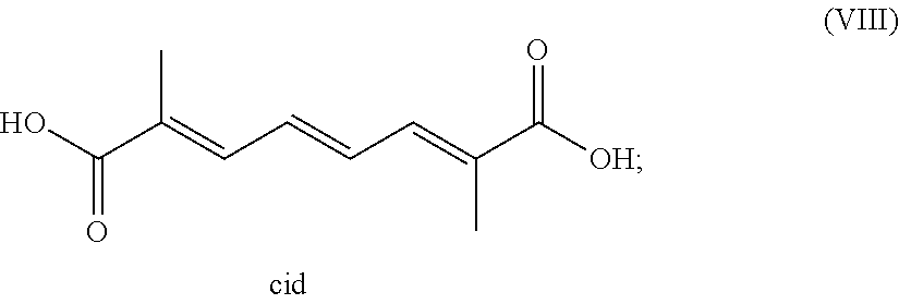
OC(C(=CC=CC=C(C([OH])=O)C)C)=O
